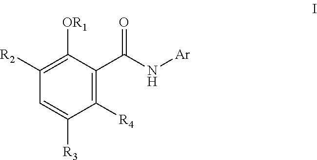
C1([R4])=C(C(N[Ar])=O)C([OR1])=C([R2])C=C1[R3]
